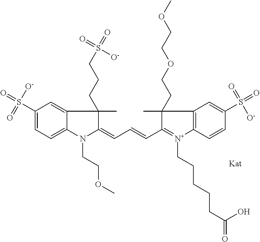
C1(=CC=CC2=[N+](CCCCCC(=O)O)C3=C(C=C(S(=O)(=O)[O-])C=C3)C2(CCOCCOC)C)N(CCOC)C2=CC=C(S(=O)([O-])=O)C=C2C1(C)CCCS(=O)([O-])=O
